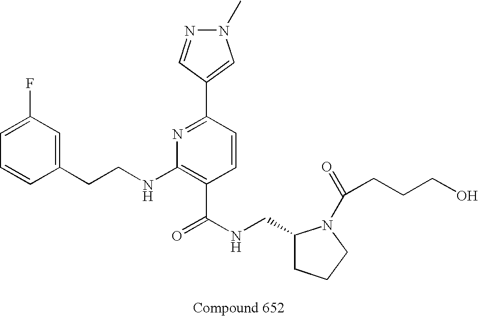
C1=CC(CCNC2=C(C(NCC3CCCN3C(=O)CCCO)=O)C=CC(C3=CN(C)N=C3)=N2)=CC(F)=C1
